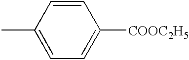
CC1=CC=C([COOC2H5])C=C1
